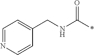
C1(CNC(*)=O)=CC=NC=C1
